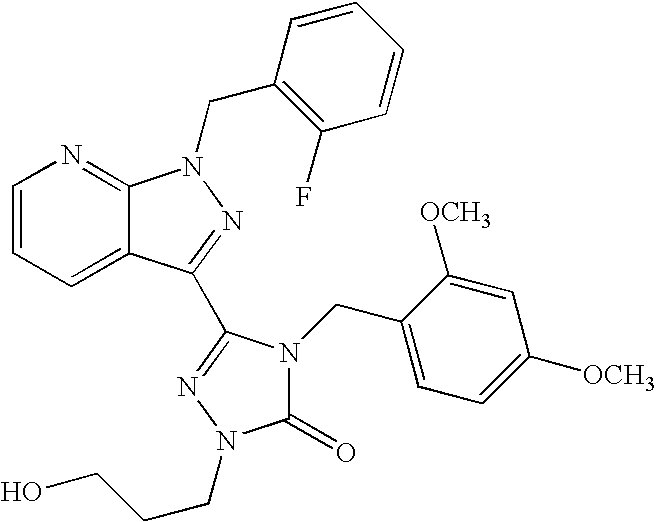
C1=CC=C2C(=N1)N(CC1=C(F)C=CC=C1)N=C2C1=NN(CCCO)C(=O)N1CC1=CC=C([OCH3])C=C1[OCH3]
